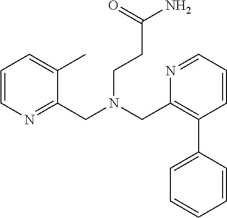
C1=CN=C(CN(CC2=C(C3=CC=CC=C3)C=CC=N2)CCC(N)=O)C(C)=C1
